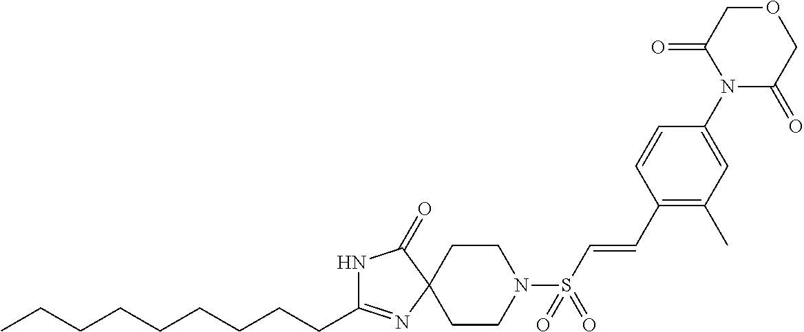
N1C(=O)C2(N=C1CCCCCCCCC)CCN(S(C=CC1=C(C)C=C(N3C(=O)COCC3=O)C=C1)(=O)=O)CC2
